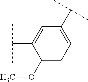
C1(OC)=CC=C(C(C)C)C=C1C(C)C
